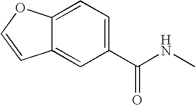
C1=C2C(=CC(C(NC)=O)=C1)C=CO2
